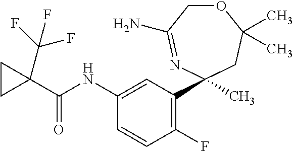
C1(F)=C(C2(C)N=C(N)COC(C)(C)C2)C=C(NC(C2(C(F)(F)F)CC2)=O)C=C1
